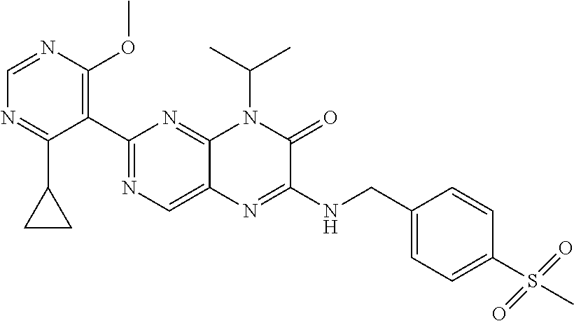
C1(C2=NC=C3C(=N2)N(C(C)C)C(=O)C(NCC2=CC=C(S(C)(=O)=O)C=C2)=N3)=C(OC)N=CN=C1C1CC1
